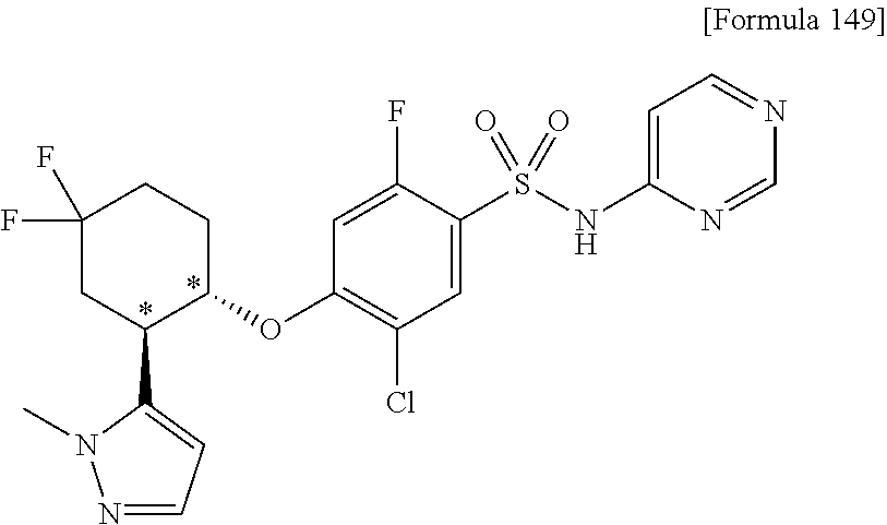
C1(F)(F)CC(C2=CC=NN2C)C(OC2=C(Cl)C=C(S(NC3=CC=NC=N3)(=O)=O)C(F)=C2)CC1
